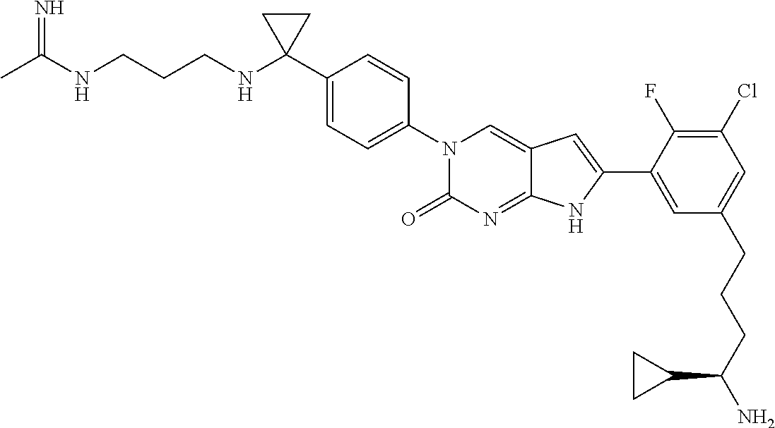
CC(NCCCNC1(C2=CC=C(N3C(=O)N=C4C(=C3)C=C(C3=CC(CCCC(N)C5CC5)=CC(Cl)=C3F)N4)C=C2)CC1)=N
